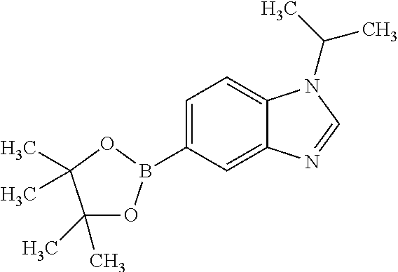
C1(C)(C)OB(C2=CC=C3C(=C2)N=CN3C(C)C)OC1(C)C
